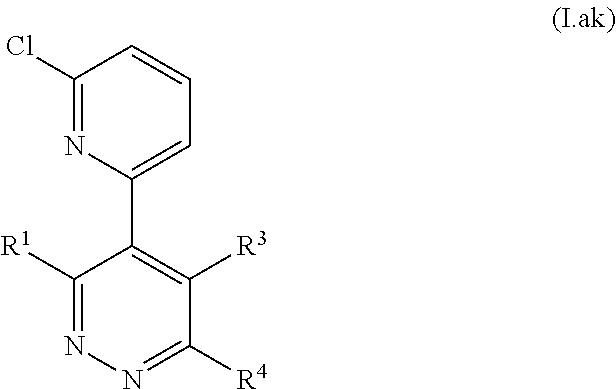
C1([R1])=NN=C([R4])C([R3])=C1C1=CC=CC(Cl)=N1
